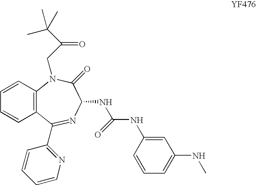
C12=C(N(CC(C(C)(C)C)=O)C(=O)C(NC(NC3=CC(NC)=CC=C3)=O)N=C1C1=NC=CC=C1)C=CC=C2
